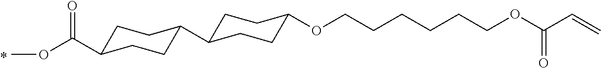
O=C(OC)C1CCC(C2CCC(OCCCCCCOC(C=C)=O)CC2)CC1
